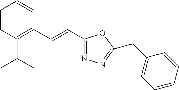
C1=CC(C(C)C)=C(C=CC2=NN=C(CC3=CC=CC=C3)O2)C=C1
